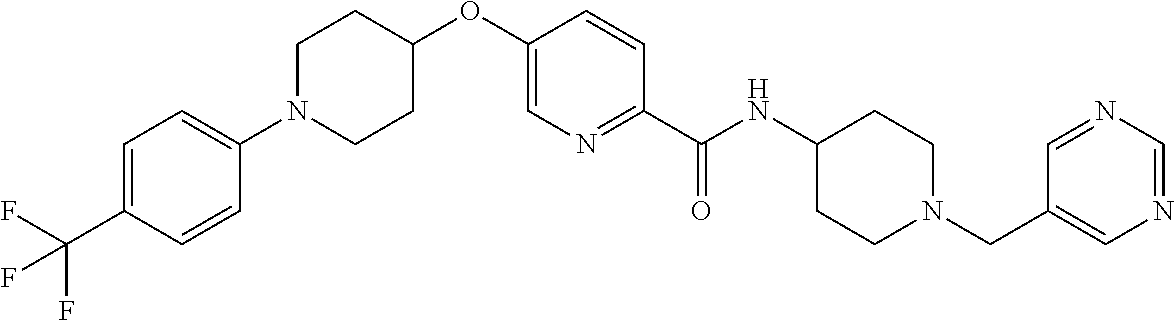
N1=C(C(NC2CCN(CC3=CN=CN=C3)CC2)=O)C=CC(OC2CCN(C3=CC=C(C(F)(F)F)C=C3)CC2)=C1
